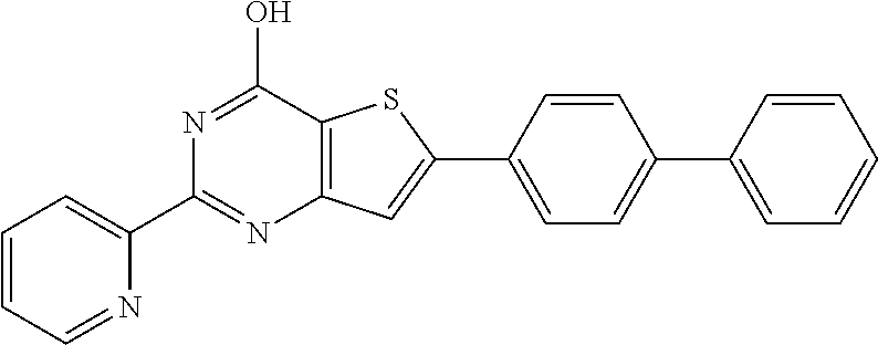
C12=C(C(O)=NC(C3=CC=CC=N3)=N1)SC(C1=CC=C(C3=CC=CC=C3)C=C1)=C2
